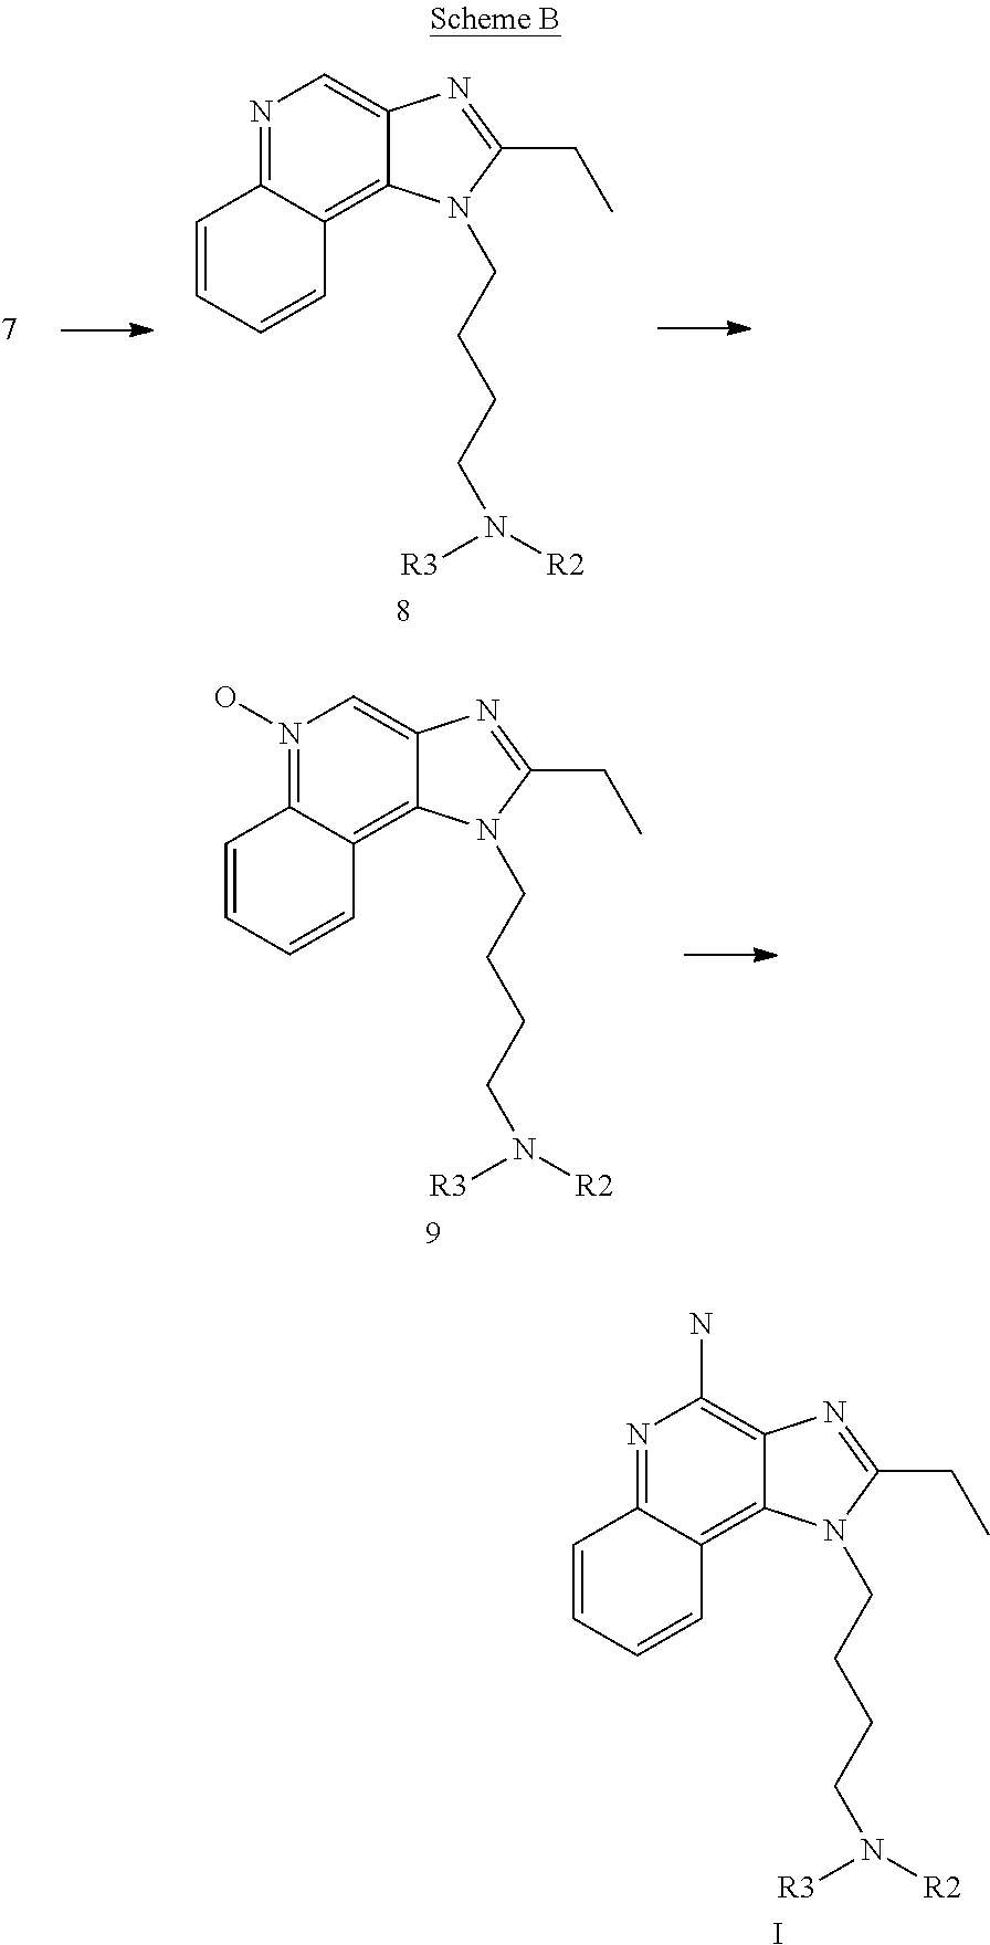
C1=CC=CC2=C3C(=CN=C12)N=C(CC)N3CCCCN([R2])[R3].C1=CC=CC2=C3C(=CN(O)=C12)N=C(CC)N3CCCCN([R2])[R3].C1=CC=CC2=C3C(=C(N)N=C12)N=C(CC)N3CCCCN([R2])[R3].I
